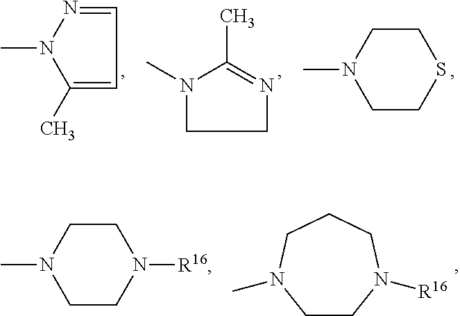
N1(C)C(C)=CC=N1.N1(C)CCN=C1C.C1CN(C)CCS1.C1CN(C)CCN1[R16].C1CN([R16])CCCN1C
